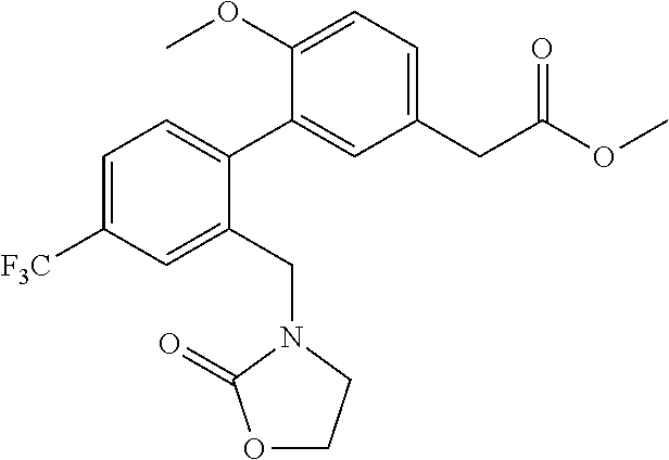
C1=C([F3C])C=C(CN2CCOC2=O)C(C2=CC(CC(OC)=O)=CC=C2OC)=C1
